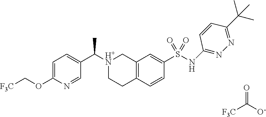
[F3C]C(=O)[O-].[F3C]COC1=CC=C(C([H+N]2CCC3=C(C2)C=C(S(NC2=NN=C(C(C)(C)C)C=C2)(=O)=O)C=C3)C)C=N1
